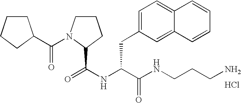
Cl.N(C(C(NCCCN)=O)CC1=CC=C2C(=C1)C=CC=C2)C(=O)C1N(C(=O)C2CCCC2)CCC1
